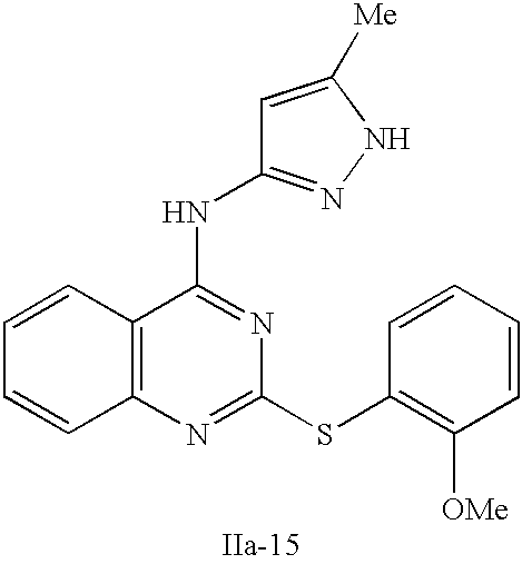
C12=C(N=C(SC3=C([OMe])C=CC=C3)N=C1NC1=NNC([Me])=C1)C=CC=C2
